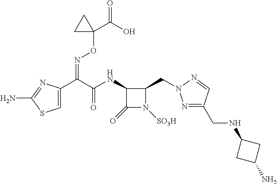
C1=C(C(C(NC2C(=O)N([SO3H])C2CN2N=C(CNC3CC(N)C3)C=N2)=O)=NOC2(C(=O)O)CC2)N=C(N)S1
